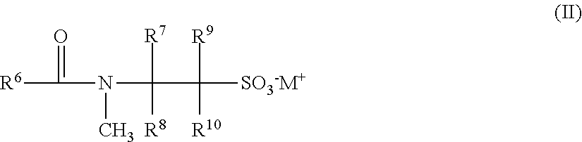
[R6]C(N(C(C([SO3-M+])([R9])[R10])([R7])[R8])C)=O
